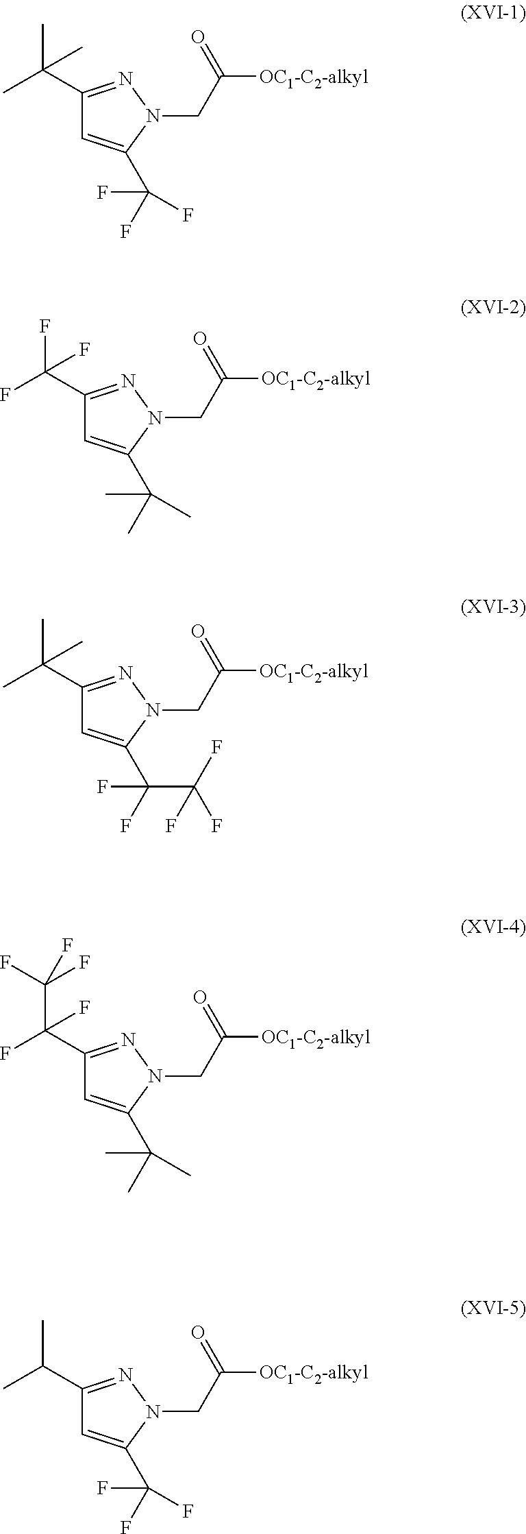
C1(C(C)(C)C)=NN(CC([OC1-C2-alkyl])=O)C(C(F)(F)F)=C1.C1(C(F)(F)F)=NN(CC([OC1-C2-alkyl])=O)C(C(C)(C)C)=C1.C1(C(C)(C)C)=NN(CC([OC1-C2-alkyl])=O)C(C(F)(C(F)(F)F)F)=C1.C1(C(F)(F)C(F)(F)F)=NN(CC([OC1-C2-alkyl])=O)C(C(C)(C)C)=C1.C1(C(C)C)=NN(CC([OC1-C2-alkyl])=O)C(C(F)(F)F)=C1
